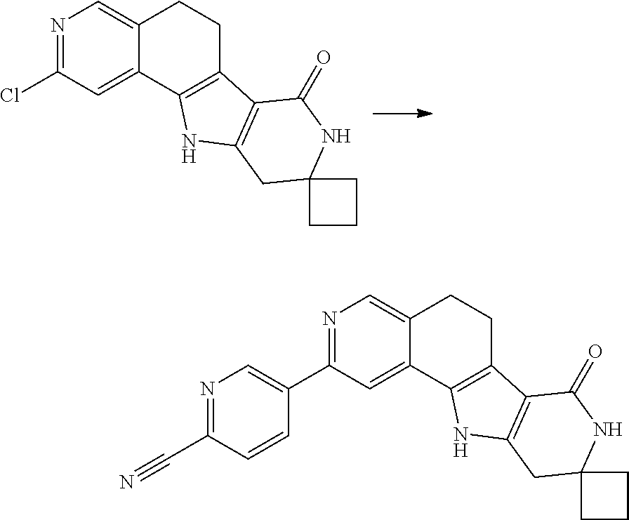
N1=C(Cl)C=C2C(=C1)CCC1=C2NC2=C1C(=O)NC1(C2)CCC1.N1=C(C2=CN=C(C#N)C=C2)C=C2C(=C1)CCC1=C2NC2=C1C(=O)NC1(C2)CCC1
